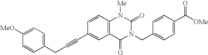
C(C1=CC2=C(C=C1)N([Me])C(=O)N(CC1=CC=C(C([OMe])=O)C=C1)C2=O)#CCC1=CC=C([MeO])C=C1
